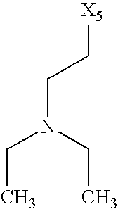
[X5]CCN(CC)CC
